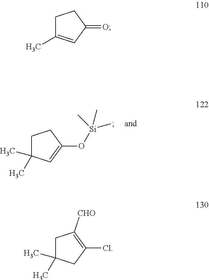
C1C(C)(C)C=C(O[Si](C)(C)C)C1.C1C(C)=CC(=O)C1.C1C(C)(C)CC(Cl)=C1[CHO]
